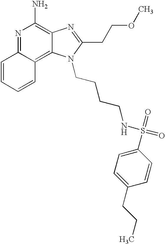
N1=C2C(=C3C(=C1N)N=C(CCOC)N3CCCCNS(=O)(=O)C1=CC=C(CCC)C=C1)C=CC=C2
